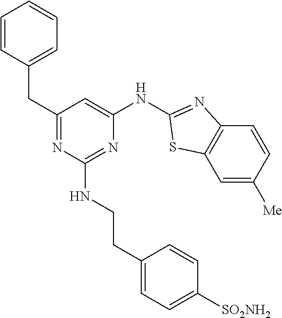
C1=CC(CC2=NC(NCCC3=CC=C([SO2NH2])C=C3)=NC(NC3=NC4=C(C=C([Me])C=C4)S3)=C2)=CC=C1
